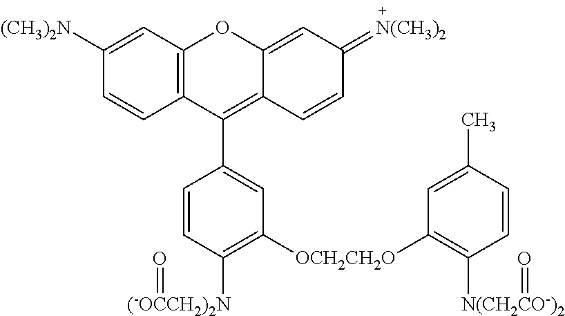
C12=C(C=C([(CH3)2N])C=C1)OC1=CC(=[N(CH3)2])C=CC1=C2C1=CC([OCH2CH2O]C2=C([N(CH2CO-)2]=O)C=CC(C)=C2)=C([(-OCCH2)2N]=O)C=C1
